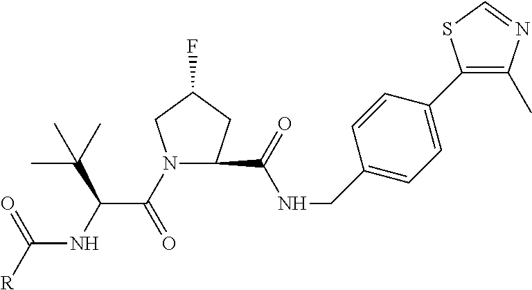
N1(C(C(NC([R])=O)C(C)(C)C)=O)CC(F)CC1C(NCC1=CC=C(C2=C(C)N=CS2)C=C1)=O
